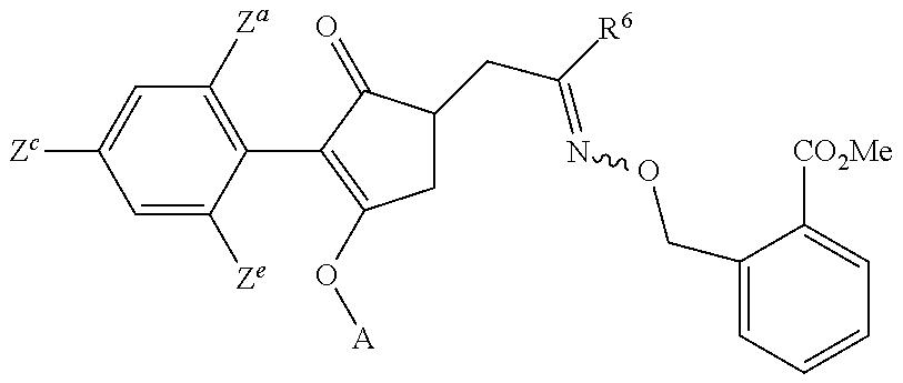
C1=C([Ze])C(C2=C(O[A])CC(CC(=NOCC3=CC=CC=C3[CO2Me])[R6])C2=O)=C([Za])C=C1[Zc]
